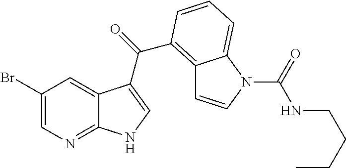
BrC1=CN=C2C(=C1)C(C(=O)C1=C3C=CN(C(=O)NCCCC)C3=CC=C1)=CN2
